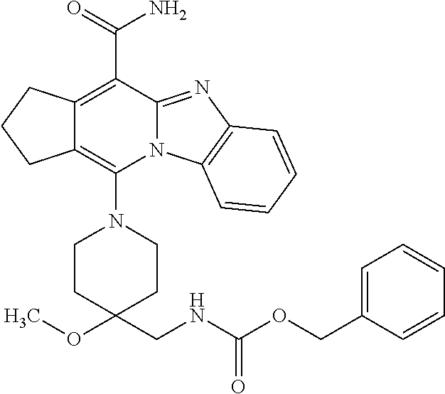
C12=C(N3CCC(OC)(CNC(OCC4=CC=CC=C4)=O)CC3)N3C(=NC4=C3C=CC=C4)C(C(N)=O)=C1CCC2
